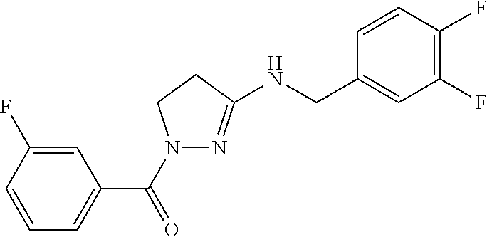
C1=CC=C(C(=O)N2N=C(NCC3=CC(F)=C(F)C=C3)CC2)C=C1F
